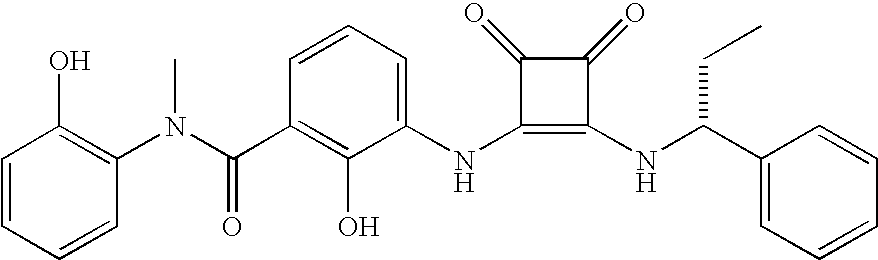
N(C1=C(NC(C2=CC=CC=C2)CC)C(=O)C1=O)C1=CC=CC(C(=O)N(C)C2=C(O)C=CC=C2)=C1O
